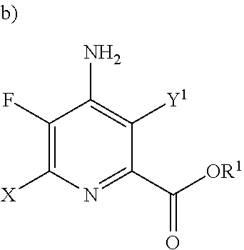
C1(F)=C([X])N=C(C([OR1])=O)C([Y1])=C1N
